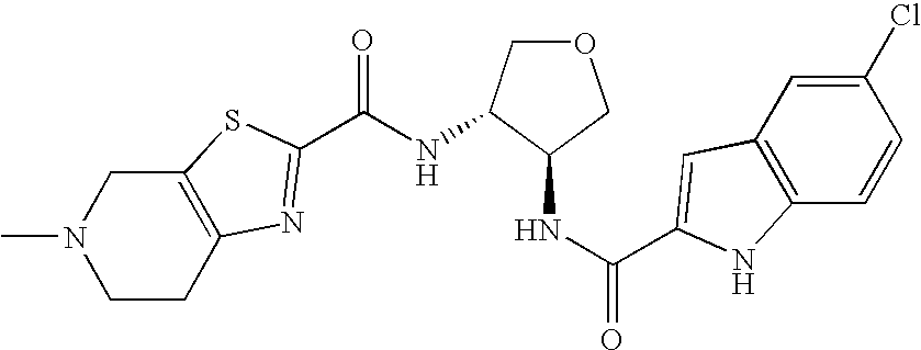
CN1CCC2=C(C1)SC(C(NC1COCC1NC(=O)C1=CC3=C(C=CC(Cl)=C3)N1)=O)=N2
